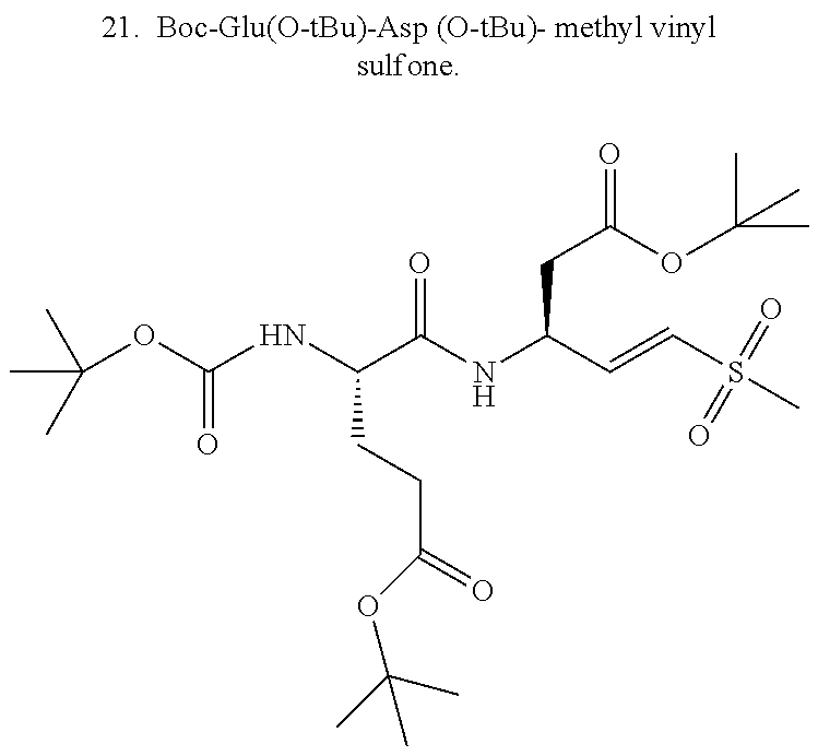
C(OC(=O)NC(C(NC(C=CS(C)(=O)=O)CC(=O)OC(C)(C)C)=O)CCC(=O)OC(C)(C)C)(C)(C)C
